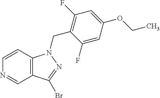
N1=CC2=C(C=C1)N(CC1=C(F)C=C(OCC)C=C1F)N=C2Br
